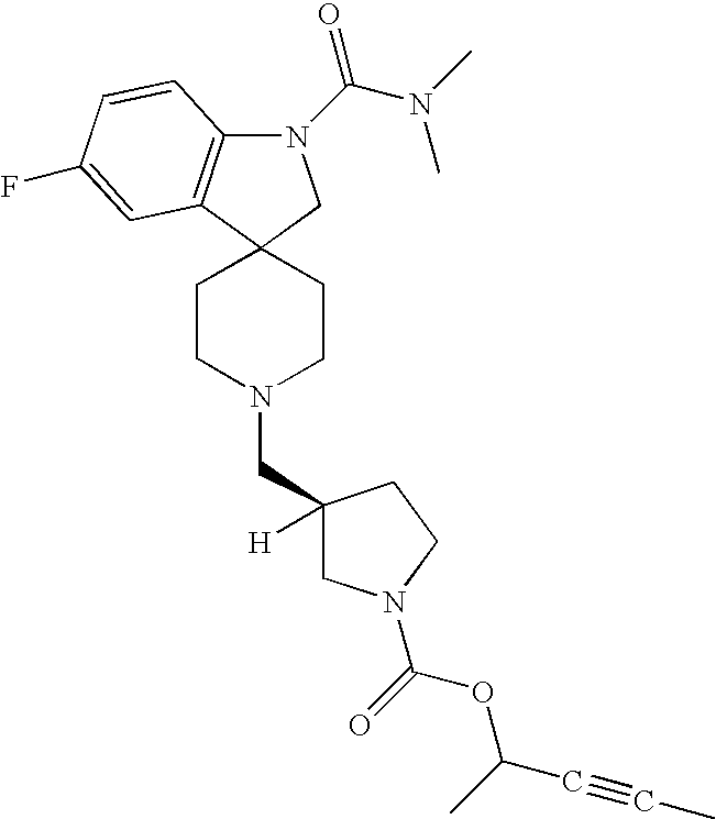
C1CN(CC2([H])CN(C(=O)OC(C#CC)C)CC2)CCC12CN(C(N(C)C)=O)C1=C2C=C(F)C=C1
